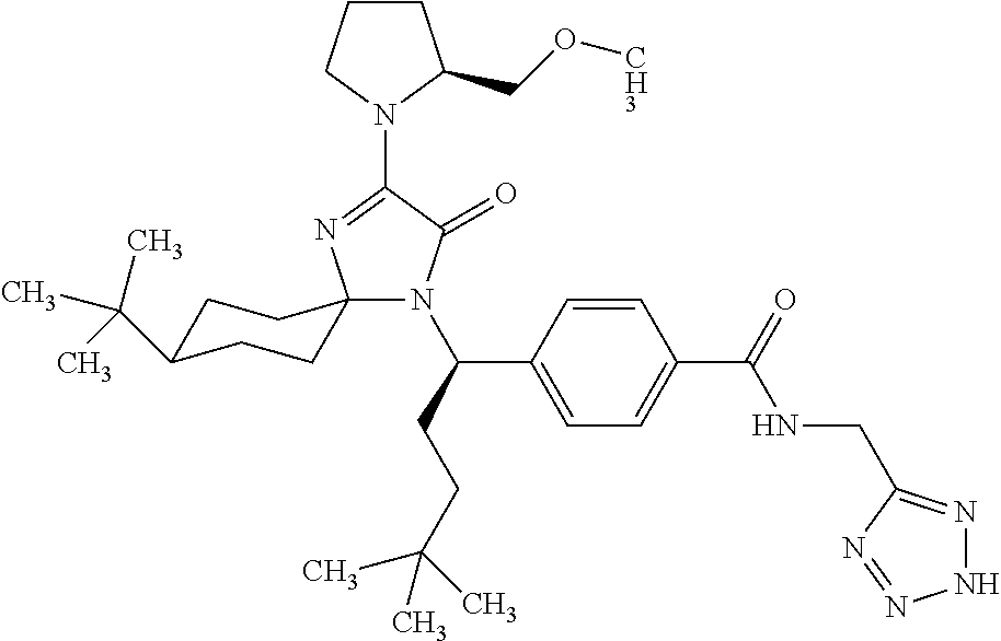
C1C(C(C)(C)C)CCC2(C1)N(C(C1=CC=C(C(NCC3=NNN=N3)=O)C=C1)CCC(C)(C)C)C(=O)C(N1CCCC1CO[CH3])=N2
